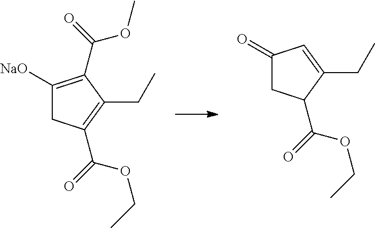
C1([NaO])=C(C(OC)=O)C(CC)=C(C(OCC)=O)C1.C1(=O)CC(C(OCC)=O)C(CC)=C1
